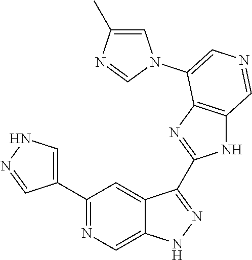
C1(C2=CNN=C2)=NC=C2C(=C1)C(C1=NC3=C(N1)C=NC=C3N1C=C(C)N=C1)=NN2
